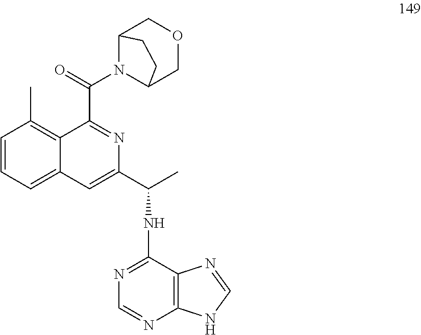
C1=CC=C2C(=C1C)C(C(=O)N1C3COCC1CC3)=NC(C(C)NC1=NC=NC3=C1N=CN3)=C2
